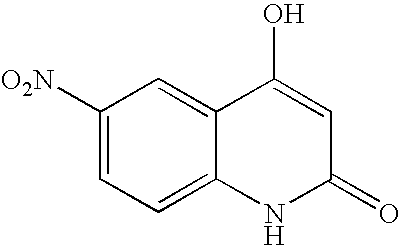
C1([O2N])=CC=C2C(=C1)C(O)=CC(=O)N2
